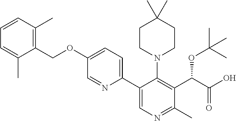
C1(COC2=CC=C(C3=CN=C(C)C(C(C(O)=O)OC(C)(C)C)=C3N3CCC(C)(C)CC3)N=C2)=C(C)C=CC=C1C
